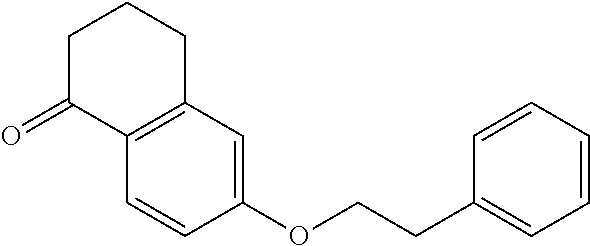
C1C(=O)C2=C(CC1)C=C(OCCC1=CC=CC=C1)C=C2
